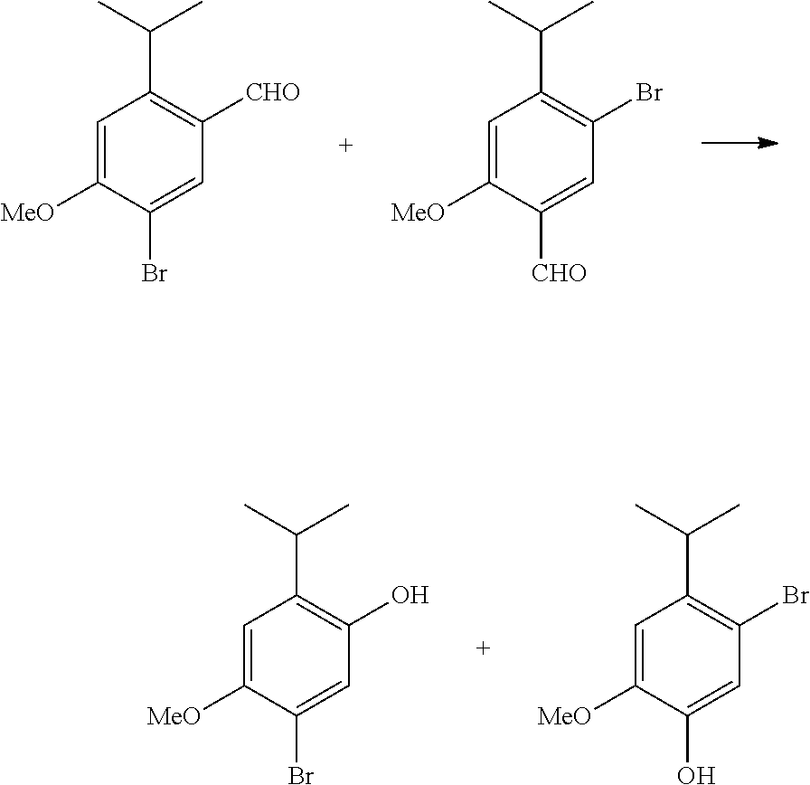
C1=C([MeO])C(Br)=CC([CHO])=C1C(C)C.C1=C([MeO])C([CHO])=CC(Br)=C1C(C)C.C1=C([MeO])C(Br)=CC(O)=C1C(C)C.C1=C([MeO])C(O)=CC(Br)=C1C(C)C
